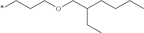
*CCCOCC(CCCC)CC
